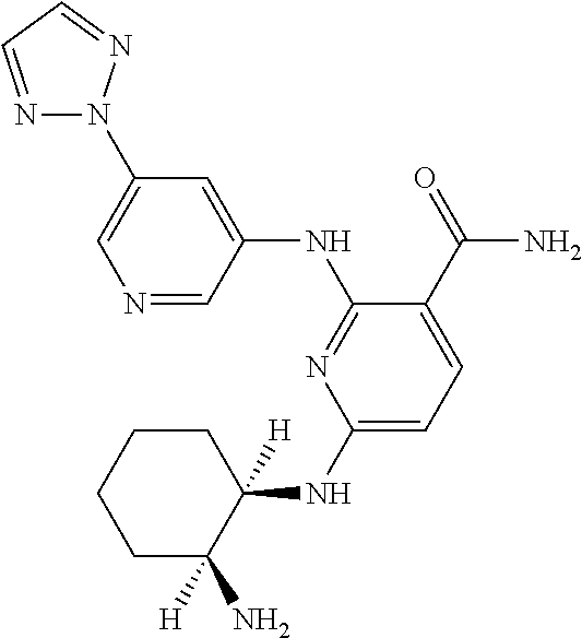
C1(NC2([H])CCCCC2([H])N)=CC=C(C(=O)N)C(NC2=CC(N3N=CC=N3)=CN=C2)=N1
